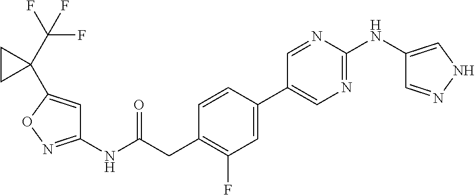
C1=CC(C2=CN=C(NC3=CNN=C3)N=C2)=CC(F)=C1CC(NC1=NOC(C2(C(F)(F)F)CC2)=C1)=O
